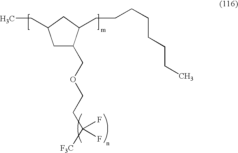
C1C(COCCC([F3C])(F)F)C(CCCCCCCC)CC1CC
